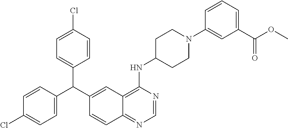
C1=CC(C(C2=CC3=C(NC4CCN(C5=CC(C(OC)=O)=CC=C5)CC4)N=CN=C3C=C2)C2=CC=C(Cl)C=C2)=CC=C1Cl
